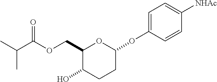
C1(COC(C(C)C)=O)C(O)CCC(OC2=CC=C([NHAc])C=C2)O1
